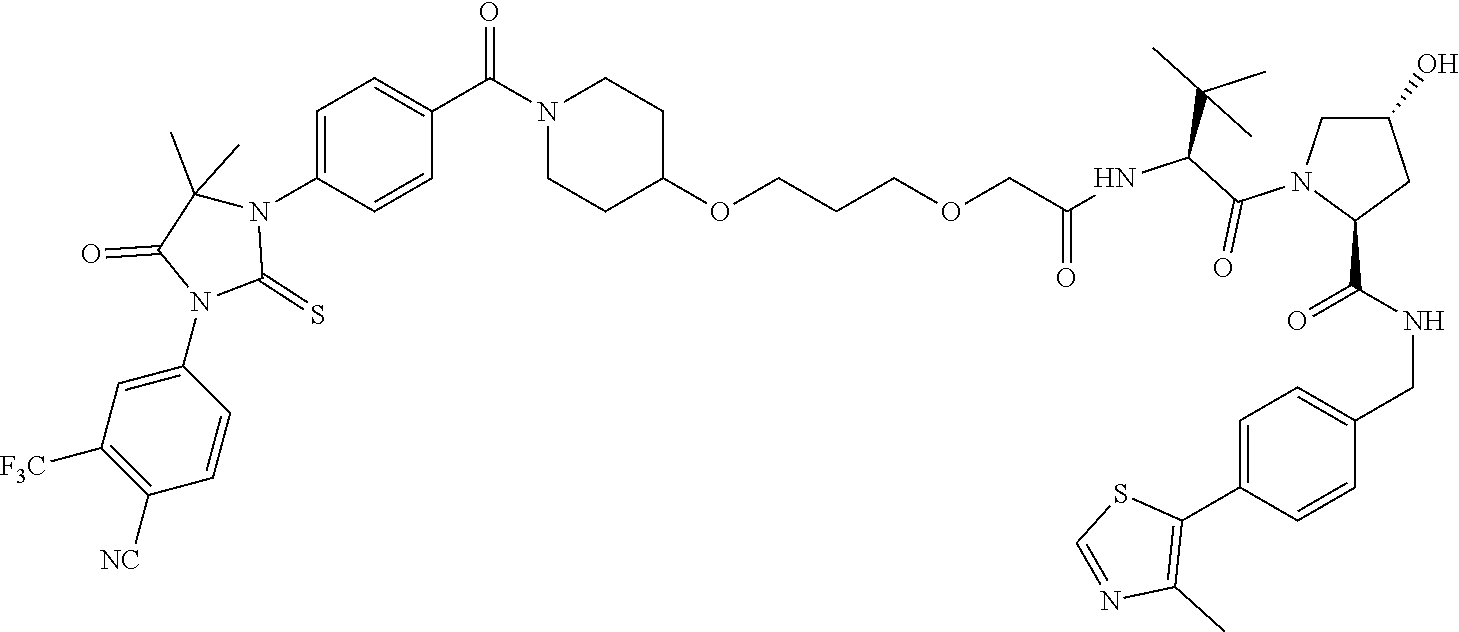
C(NC(=O)C1CC(O)CN1C(=O)C(C(C)(C)C)NC(COCCCOC1CCN(C(=O)C2=CC=C(N3C(C)(C)C(=O)N(C4=CC([F3C])=C([NC])C=C4)C3=S)C=C2)CC1)=O)C1=CC=C(C2=C(C)N=CS2)C=C1
